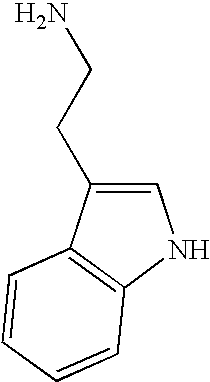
NCCC1=CNC2=C1C=CC=C2
